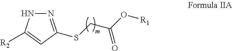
[R2]C1=CC(SCC(O[R1])=O)=NN1
